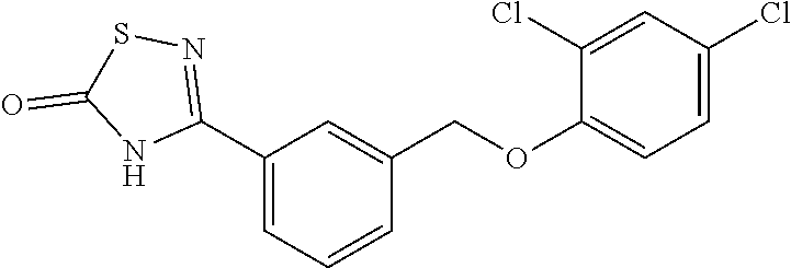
C1(C2=NSC(=O)N2)=CC=CC(COC2=CC=C(Cl)C=C2Cl)=C1
